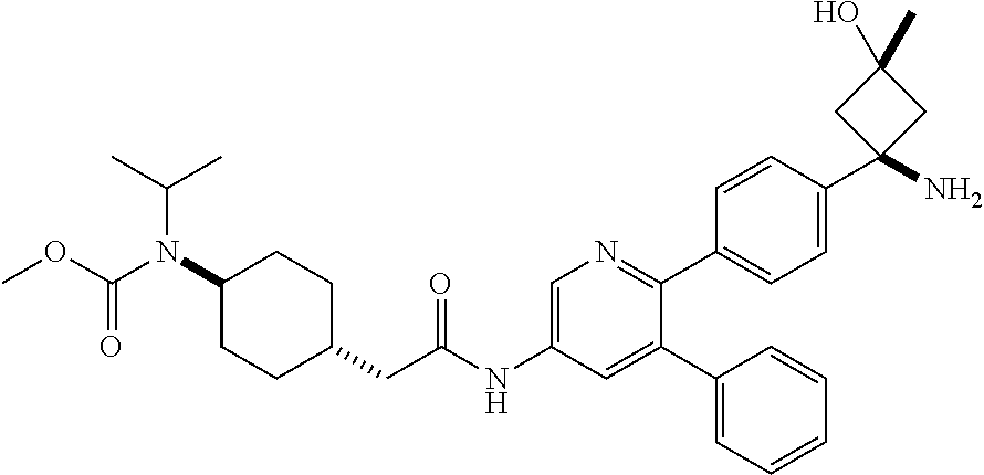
C(N(C1CCC(CC(NC2=CN=C(C3=CC=C(C4(N)CC(O)(C)C4)C=C3)C(C3=CC=CC=C3)=C2)=O)CC1)C(C)C)(=O)OC
